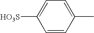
C1=C([HO3S])C=CC(C)=C1
